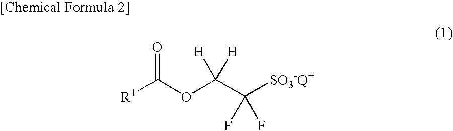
[R1]C(OC(C([SO3-Q+])(F)F)([H])[H])=O
